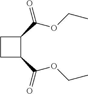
C1C(C(=O)OCC)C(C(OCC)=O)C1
